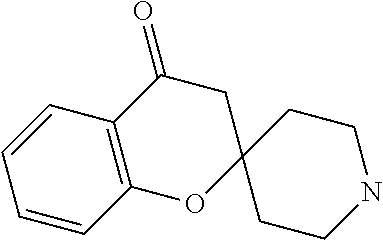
C1=CC2=C(C=C1)C(=O)CC1(O2)CCNCC1
